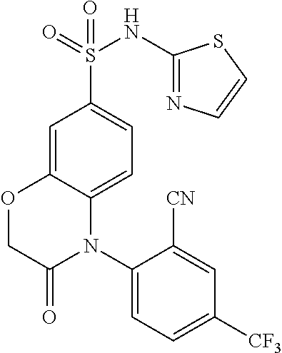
O=S(=O)(NC1=NC=CS1)C1=CC=C2C(=C1)OCC(=O)N2C1=CC=C([CF3])C=C1[CN]
